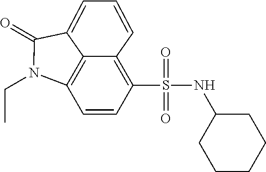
C1=CC(S(NC2CCCCC2)(=O)=O)=C2C=CC=C3C(=O)N(CC)C1=C23
